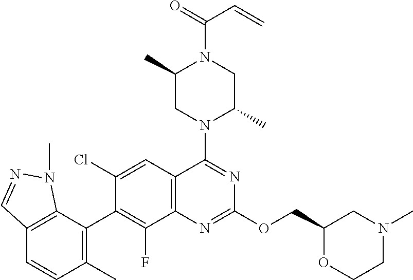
C12=C(C(C3=C(F)C4=C(C=C3Cl)C(N3C(C)CN(C(=O)C=C)C(C)C3)=NC(OCC3OCCN(C)C3)=N4)=C(C)C=C1)N(C)N=C2
